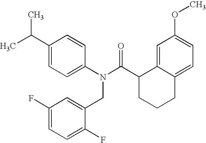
C1(C(C)C)=CC=C(N(C(C2CCCC3=CC=C(OC)C=C23)=O)CC2=CC(F)=CC=C2F)C=C1
